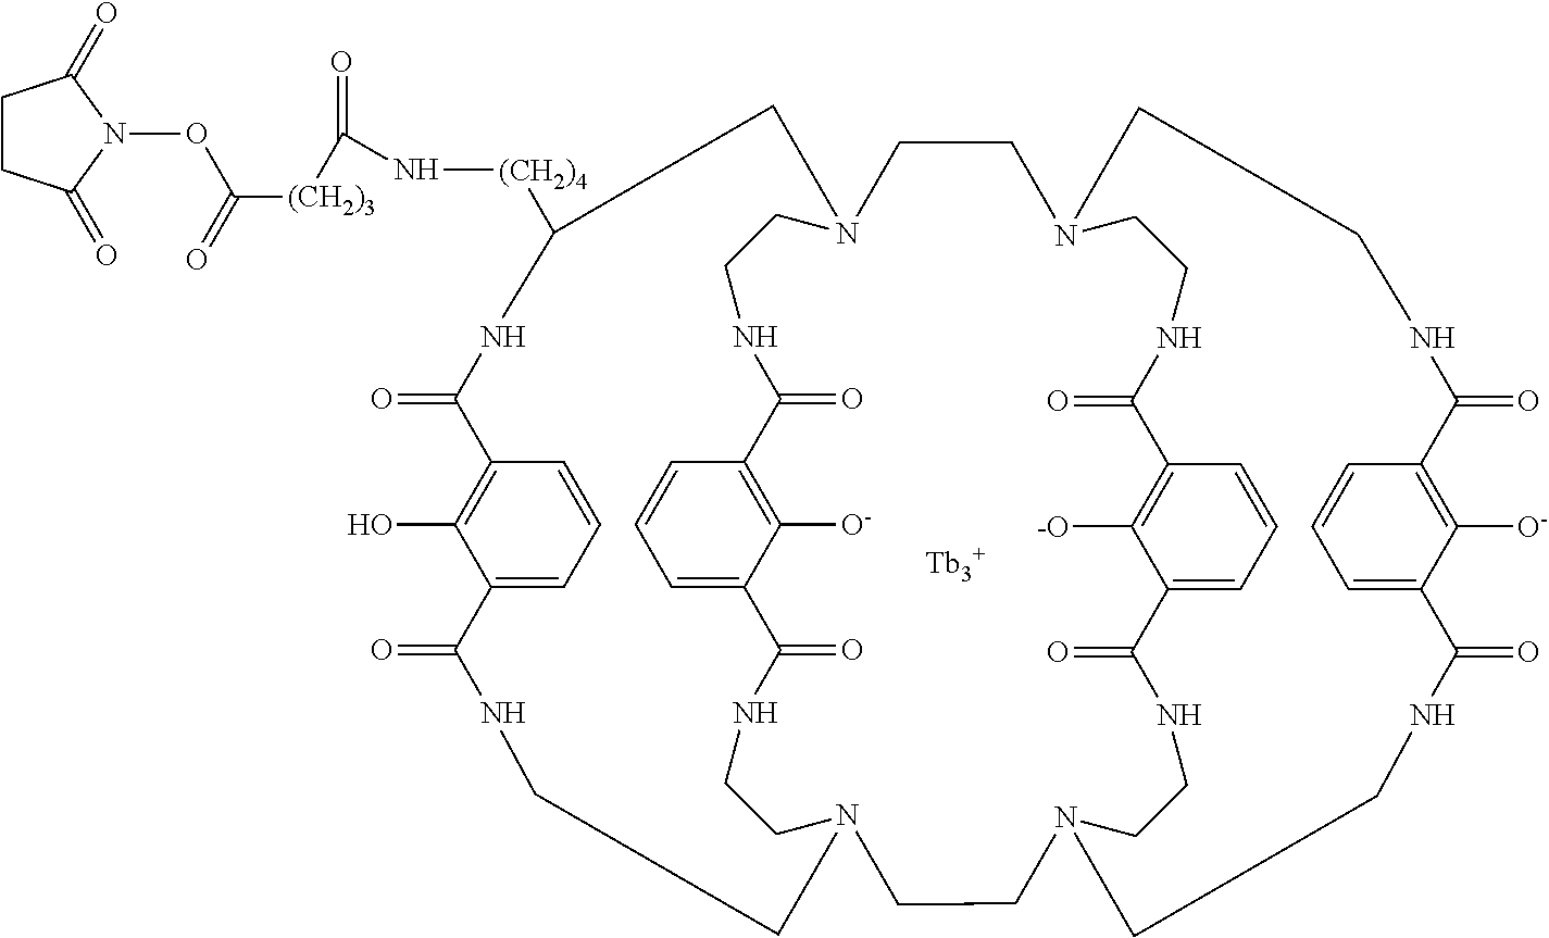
C12=CC=CC(=C1O)C(=O)NC([(CH2)4]NC(=O)[(CH2)3]C(=O)ON1C(=O)CCC1=O)CN1CCNC(=O)C3=C([O-])C(=CC=C3)C(=O)NCCN(CCNC2=O)CCN2CCNC(=O)C3=CC=CC(=C3[-O])C(=O)NCCN(CCNC(=O)C3=C([O-])C(=CC=C3)C(=O)NCC2)CC1.[Tb3+]
